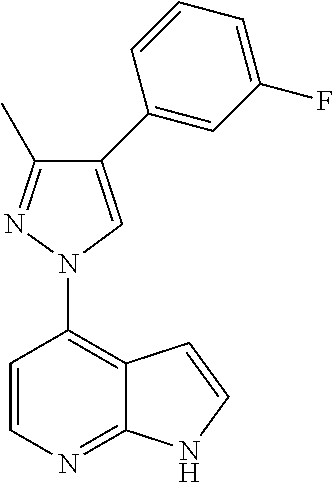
C12=C(N3C=C(C4=CC(F)=CC=C4)C(C)=N3)C=CN=C1NC=C2
